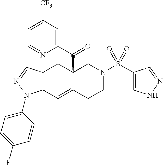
C1=C([CF3])C=C(C(=O)C23C(=CC4=C(C2)C=NN4C2=CC=C(F)C=C2)CCN(S(C2=CNN=C2)(=O)=O)C3)N=C1
